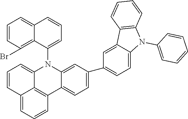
C1=CC2=CC=CC3=C2C(=C1)N(C1=CC=CC2=CC=CC(Br)=C12)C1=CC(C2=CC=C4C(=C2)C2=C(N4C4=CC=CC=C4)C=CC=C2)=CC=C31
